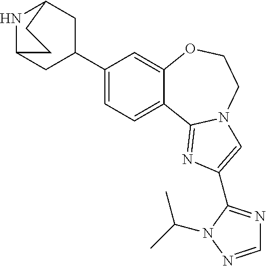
N1C2CC(C3=CC=C4C(=C3)OCCN3C4=NC(C4=NC=NN4C(C)C)=C3)CC1CC2
